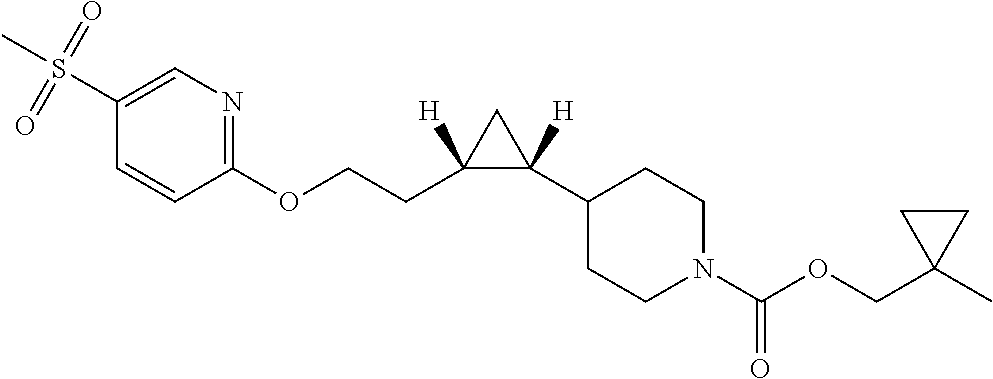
S(C1=CN=C(OCCC2([H])C([H])(C3CCN(C(OCC4(C)CC4)=O)CC3)C2)C=C1)(C)(=O)=O
